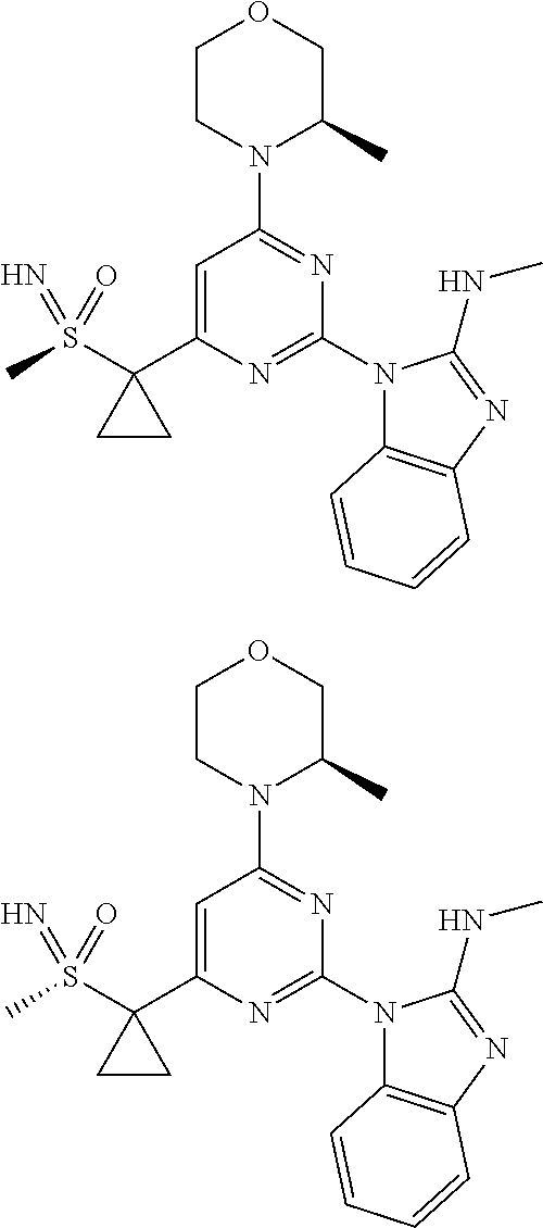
C1CN(C2=NC(N3C4=C(N=C3NC)C=CC=C4)=NC(C3(S(C)(=N)=O)CC3)=C2)C(C)CO1.C1CN(C2=NC(N3C4=C(N=C3NC)C=CC=C4)=NC(C3(S(C)(=N)=O)CC3)=C2)C(C)CO1
